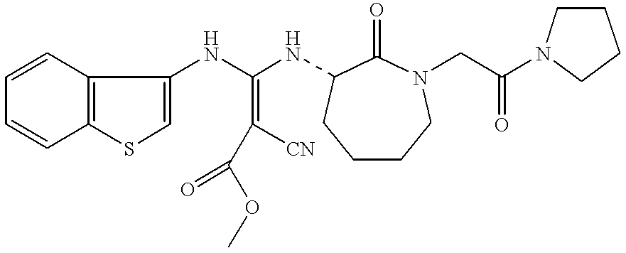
C12=C(SC=C1NC(NC1C(=O)N(CC(=O)N3CCCC3)CCCC1)=C(C(OC)=O)[CN])C=CC=C2
